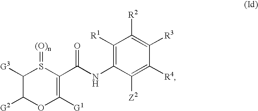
C1([G3])C([G2])OC([G1])=C(C(NC2=C([R1])C([R2])=C([R3])C([R4])=C2[Z2])=O)S1=[(O)n]
